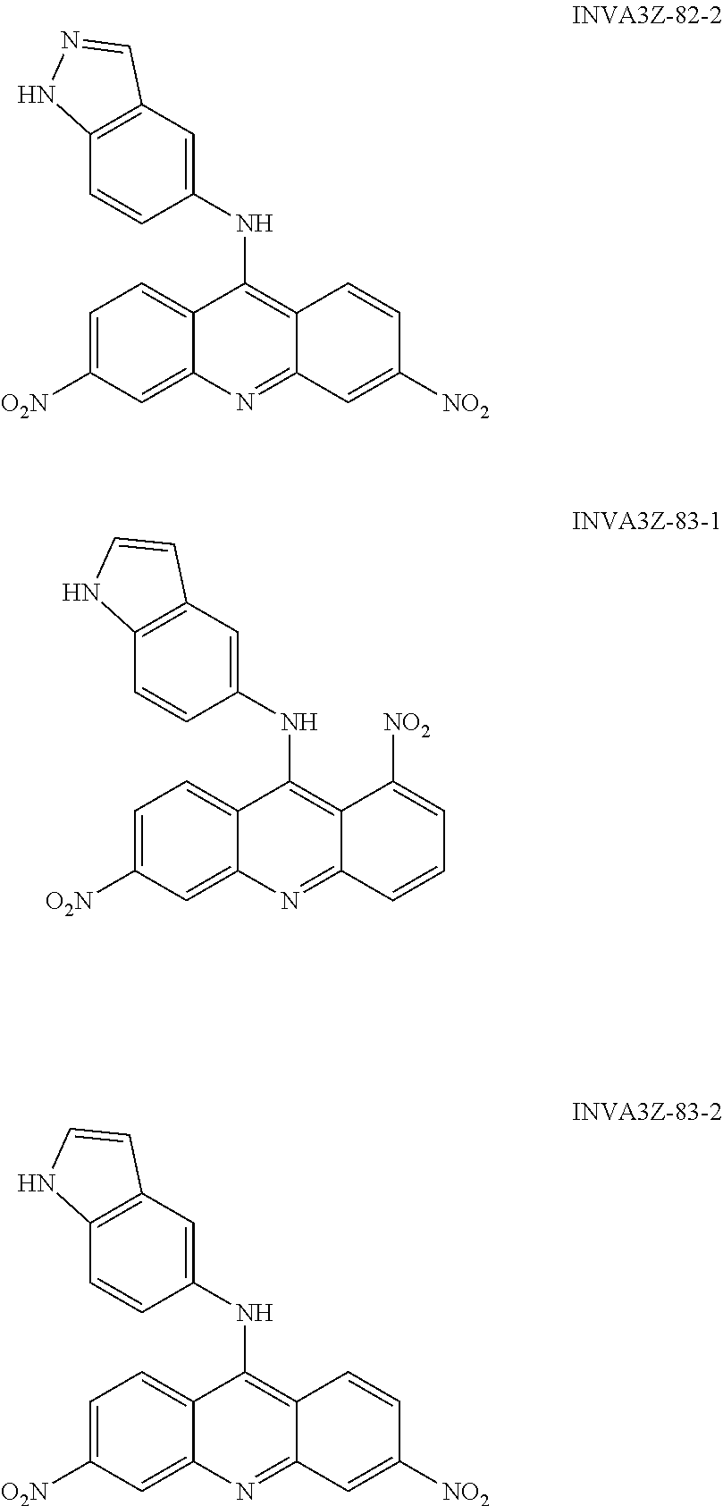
C1=C([O2N])C=C2C(=C1)C(NC1=CC3=C(C=C1)NN=C3)=C1C(=N2)C=C([NO2])C=C1.C1=C([O2N])C=C2C(=C1)C(NC1=CC3=C(C=C1)NC=C3)=C1C(=N2)C=CC=C1[NO2].C1=C([O2N])C=C2C(=C1)C(NC1=CC3=C(C=C1)NC=C3)=C1C(=N2)C=C([NO2])C=C1
